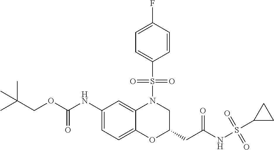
C1(NC(OCC(C)(C)C)=O)=CC=C2C(=C1)N(S(C1=CC=C(F)C=C1)(=O)=O)CC(CC(NS(C1CC1)(=O)=O)=O)O2
